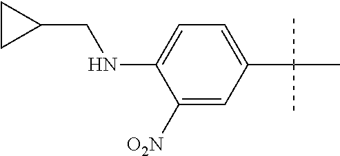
C1([O2N])=CC(C(C)(C)C)=CC=C1NCC1CC1
